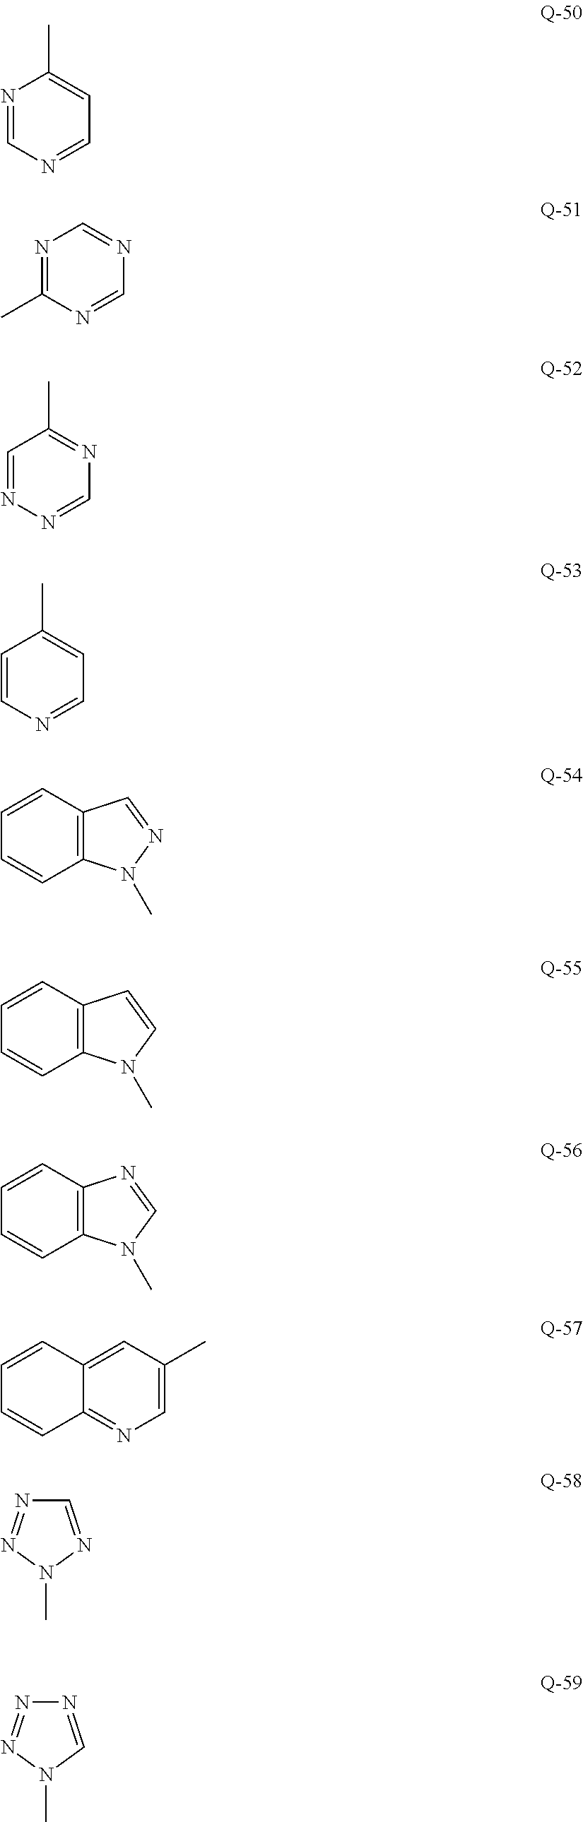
N1=CN=CC=C1C.N1=C(C)N=CN=C1.C1=NN=CN=C1C.C1=CN=CC=C1C.C1=CC=CC2=C1C=NN2C.C1=CC=CC2=C1C=CN2C.C1=CC=CC2=C1N=CN2C.C1=C2C(=NC=C1C)C=CC=C2.C1=NN(C)N=N1.N1=CN(C)N=N1
